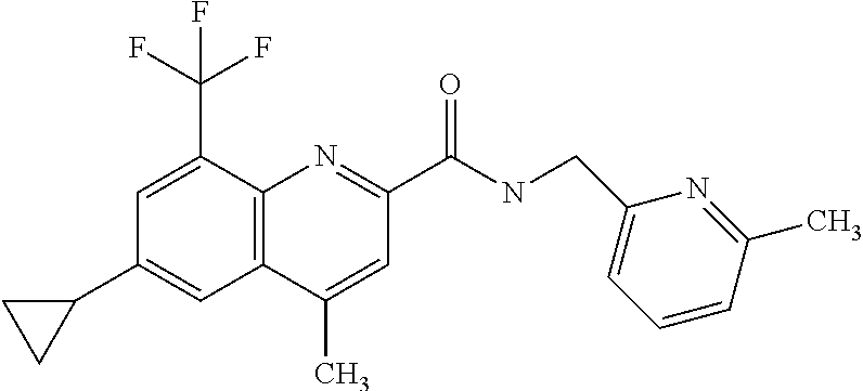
C1(C)=CC(C(NCC2=CC=CC(C)=N2)=O)=NC2=C1C=C(C1CC1)C=C2C(F)(F)F
